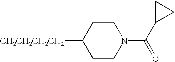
C1CN(C(C2CC2)=O)CCC1[CH2CH2CH2CH2]
